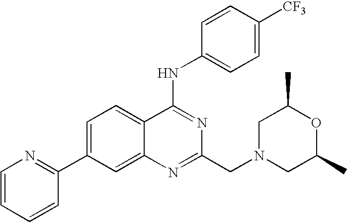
C1=CC=CC(C2=CC=C3C(=C2)N=C(CN2CC(C)OC(C)C2)N=C3NC2=CC=C([CF3])C=C2)=N1
